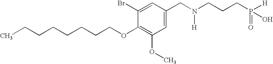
CCCCCCCCOC1=C(OC)C=C(CN(CCCP([H])(O)=O)[H])C=C1Br
